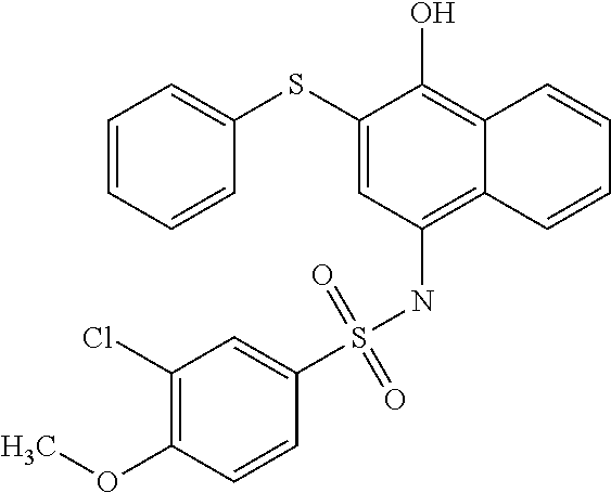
C1(SC2=CC=CC=C2)=CC(NS(C2=CC(Cl)=C(OC)C=C2)(=O)=O)=C2C(=C1O)C=CC=C2
